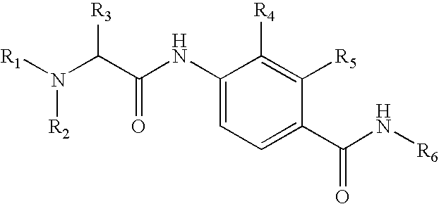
C1(NC(=O)C(N([R2])[R1])[R3])=CC=C(C(N[R6])=O)C([R5])=C1[R4]
